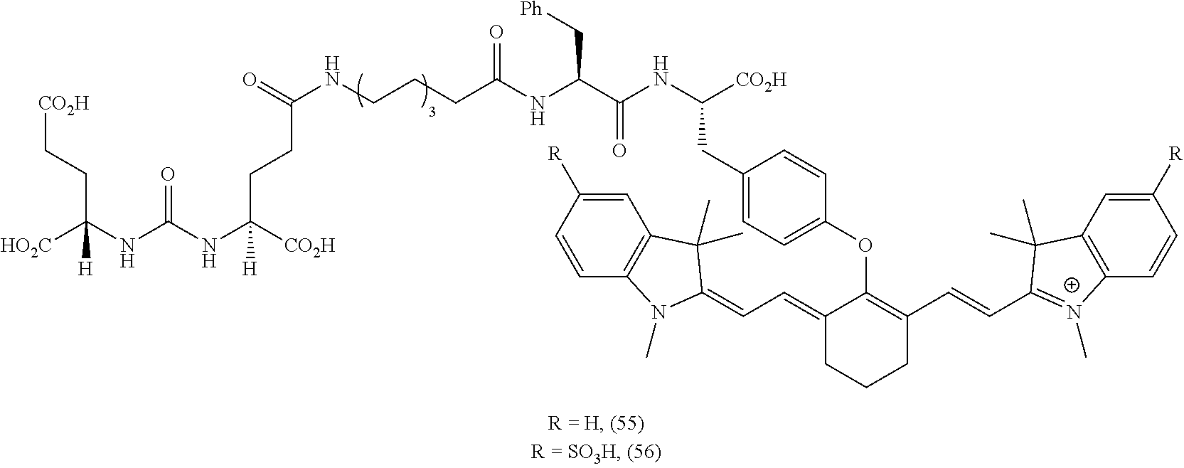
[HO2C]C(NC(NC([CO2H])(CCC(NCCCC(NC(C(NC([CO2H])CC1=CC=C(OC2=C(C=CC3=[N+](C)C4=C(C=C([R])C=C4)C3(C)C)CCCC2=CC=C2N(C)C3=C(C=C([R])C=C3)C2(C)C)C=C1)=O)C[Ph])=O)=O)[H])=O)(CC[CO2H])[H]
